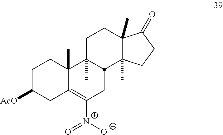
C1C([AcO])CC2=C([N+]([O-])=O)CC3C(C)(C2(C)C1)CCC1(C)C3(C)CCC1=O
